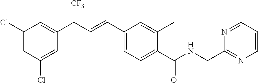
C1(Cl)=CC(Cl)=CC(C(C=CC2=CC=C(C(=O)NCC3=NC=CC=N3)C(C)=C2)[CF3])=C1
